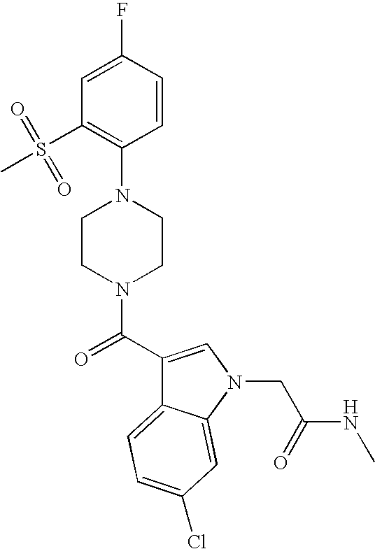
C1=C(F)C=CC(N2CCN(C(=O)C3=CN(CC(=O)NC)C4=CC(Cl)=CC=C34)CC2)=C1S(C)(=O)=O
